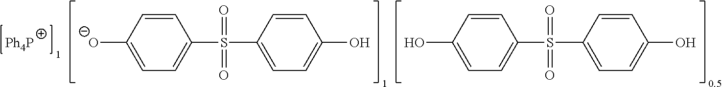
C1=CC(O)=CC=C1S(C1=CC=C(O)C=C1)(=O)=O.C1=CC([O-])=CC=C1S(C1=CC=C(O)C=C1)(=O)=O.[Ph4P]
